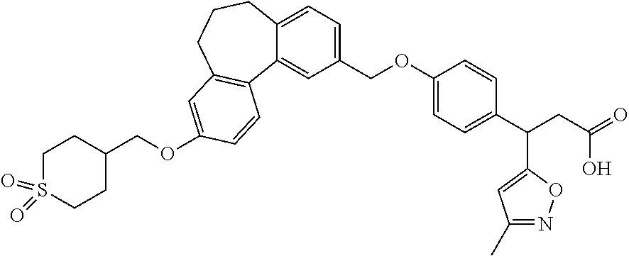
C12=CC=C(COC3=CC=C(C(CC(=O)O)C4=CC(C)=NO4)C=C3)C=C1C1=C(CCC2)C=C(OCC2CCS(=O)(=O)CC2)C=C1
